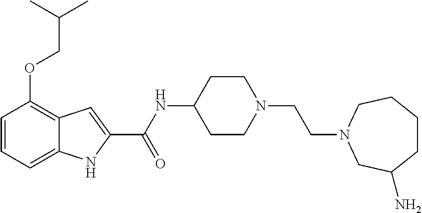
C1=CC=C2C(=C1OCC(C)C)C=C(C(NC1CCN(CCN3CC(N)CCCC3)CC1)=O)N2
